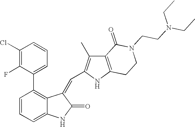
C1=CC=C2C(=C1C1=CC=CC(Cl)=C1F)C(=CC1=C(C)C3=C(N1)CCN(CCN(CC)CC)C3=O)C(=O)N2
